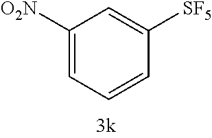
C1([O2N])=CC=CC([SF5])=C1
